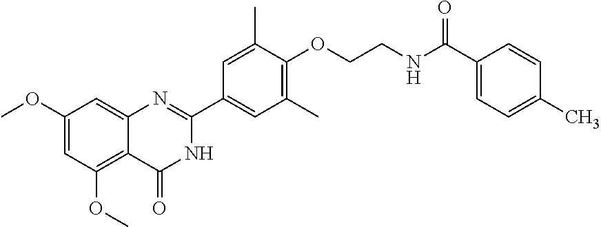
C1(OC)=CC(OC)=C2C(=C1)N=C(C1=CC(C)=C(OCCNC(C3=CC=C(C)C=C3)=O)C(C)=C1)NC2=O
